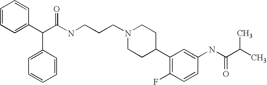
C(C(C1=CC=CC=C1)C1=CC=CC=C1)(NCCCN1CCC(C2=C(F)C=CC(NC(C(C)C)=O)=C2)CC1)=O
